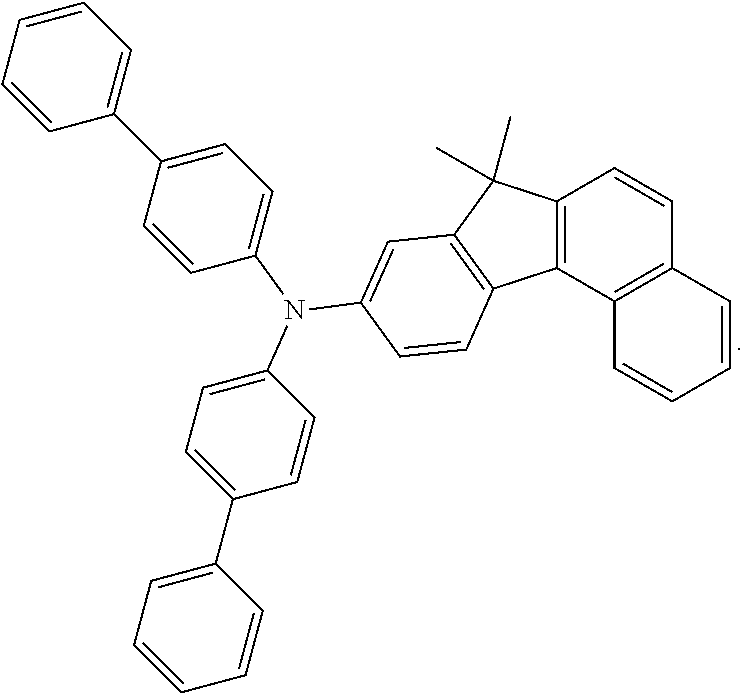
C12=C(C3=C(C=C1)C=CC=C3)C1=C(C=C(N(C3=CC=C(C4=CC=CC=C4)C=C3)C3=CC=C(C4=CC=CC=C4)C=C3)C=C1)C2(C)C
